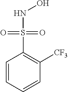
C1=CC=CC([CF3])=C1S(=O)(=O)NO
